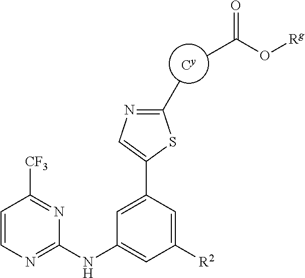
[Cy].C1=CN=C(NC2=CC([R2])=CC(C3=CN=C(C)S3)=C2)N=C1[CF3].CC(O[Rg])=O
